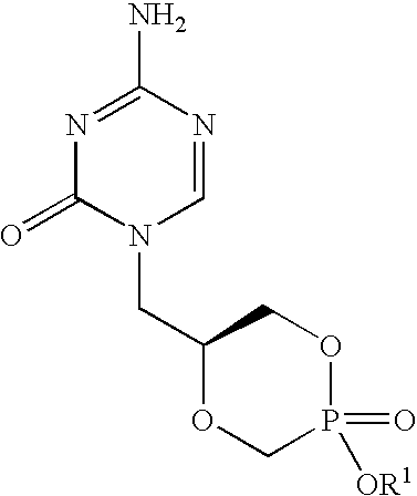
N1=C(N)N=CN(CC2OCP(=O)([OR1])OC2)C1=O
